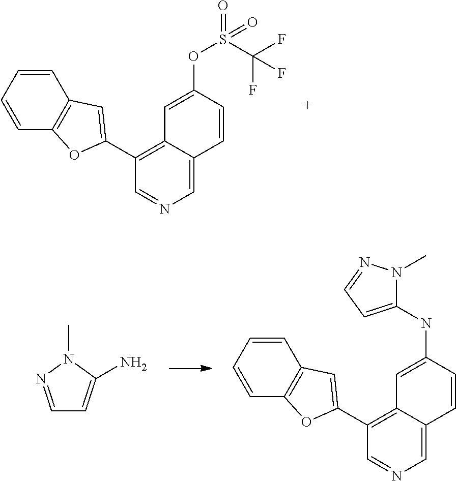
C1=CC=CC2=C1OC(C1=C3C(=CN=C1)C=CC(OS(C(F)(F)F)(=O)=O)=C3)=C2.C1=NN(C)C(N)=C1.C1=CC=CC2=C1OC(C1=C3C(=CN=C1)C=CC(NC1=CC=NN1C)=C3)=C2
